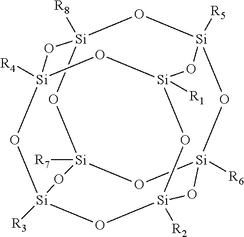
O1[Si]2([R8])O[Si]3([R7])O[Si]4([R6])O[Si]1([R5])O[Si]1([R1])O[Si]([R4])(O[Si]([R3])(O[Si]([R2])(O1)O4)O3)O2
